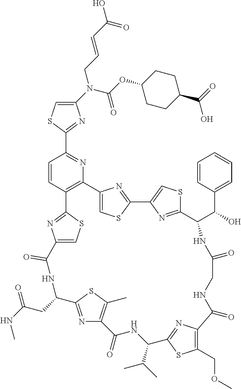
C1(N(C(OC2CCC(C(O)=O)CC2)=O)CC=CC(O)=O)=CSC(C2=NC3=C(C=C2)C2=NC(=CS2)C(=O)NC(CC(=O)NC)C2=NC(=C(C)S2)C(=O)NC(C(C)C)C2=NC(=C(COC)S2)C(=O)NCC(=O)NC(C(C2=CC=CC=C2)O)C2=NC(=CS2)C2=NC3=CS2)=N1
